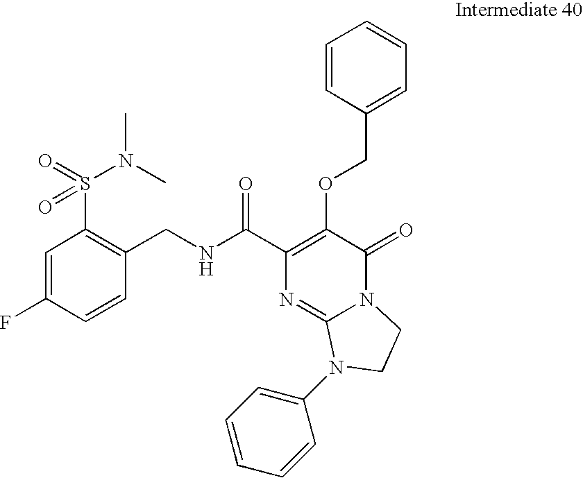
N(C(C1=C(OCC2=CC=CC=C2)C(=O)N2C(=N1)N(C1=CC=CC=C1)CC2)=O)CC1=C(S(=O)(N(C)C)=O)C=C(F)C=C1
